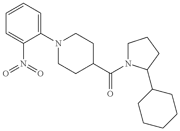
C1=CC=C(N2CCC(C(=O)N3CCCC3C3CCCCC3)CC2)C(N(=O)=O)=C1
